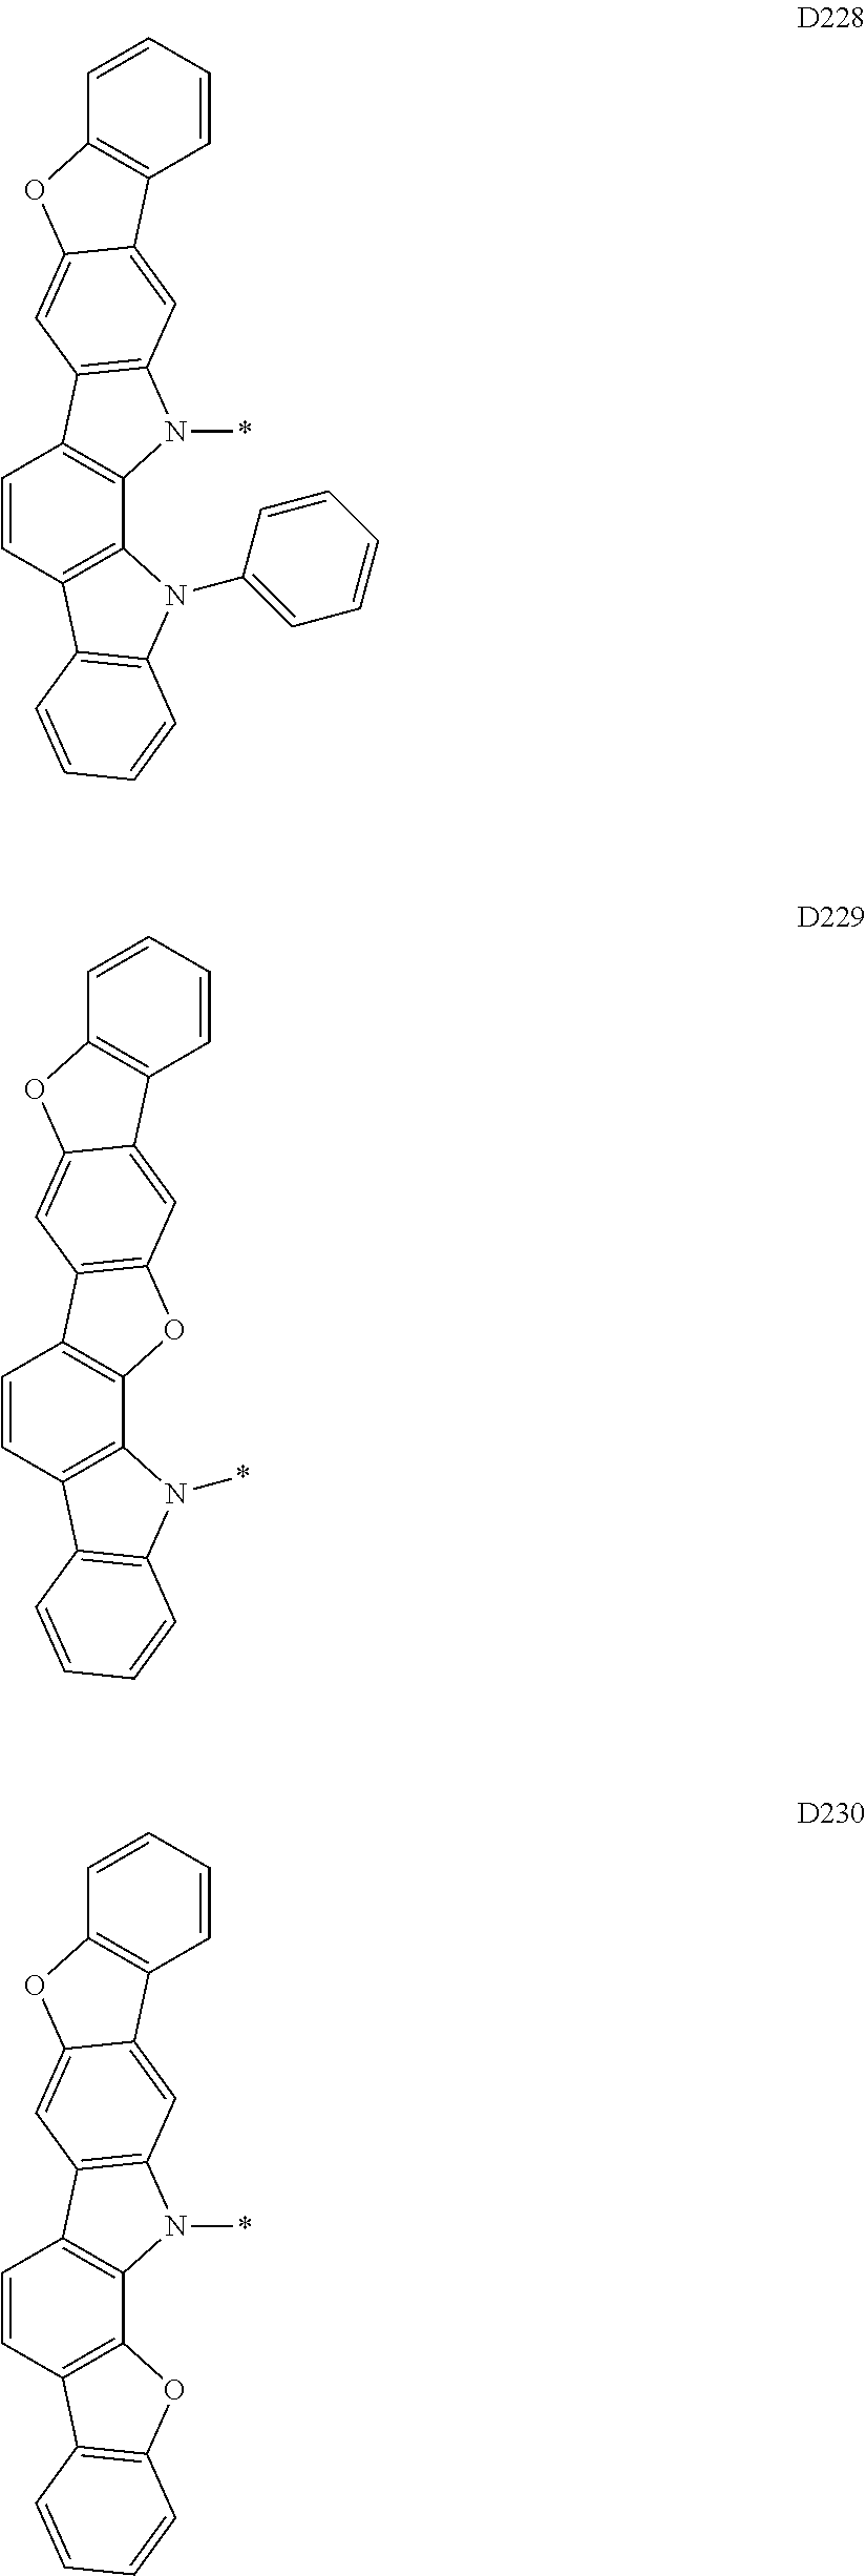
C1=CC2=C(C3=C1C1=C(N3*)C=C3C(=C1)OC1=C3C=CC=C1)N(C1=CC=CC=C1)C1=C2C=CC=C1.C1=CC2=C(C3=C1C1=C(O3)C=C3C(=C1)OC1=C3C=CC=C1)N(*)C1=C2C=CC=C1.C1=CC2=C(C3=C1C1=C(N3*)C=C3C(=C1)OC1=C3C=CC=C1)OC1=C2C=CC=C1
